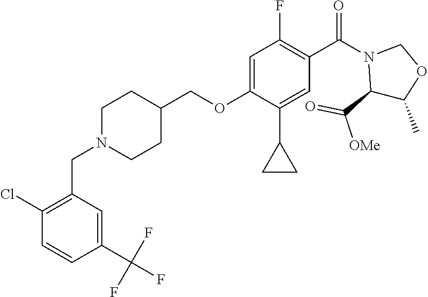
C(OC1=CC(F)=C(C(N2C(C(=O)[OMe])C(C)OC2)=O)C=C1C1CC1)C1CCN(CC2=C(Cl)C=CC(C(F)(F)F)=C2)CC1
